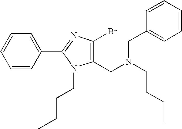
C1(CN(CCCC)CC2=CC=CC=C2)=C(Br)N=C(C2=CC=CC=C2)N1CCCC
